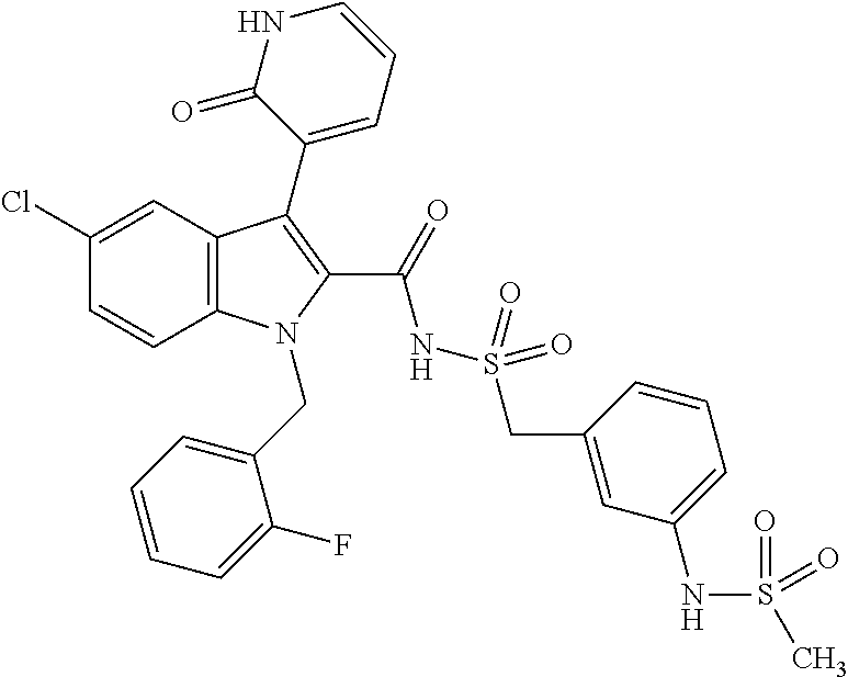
C1(Cl)=CC2=C(C=C1)N(CC1=CC=CC=C1F)C(C(=O)NS(=O)(=O)CC1=CC(NS(=O)(C)=O)=CC=C1)=C2C1=CC=CNC1=O
